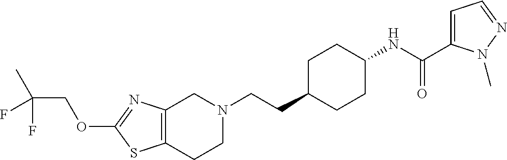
C12=C(CCN(CCC3CCC(NC(=O)C4=CC=NN4C)CC3)C1)SC(OCC(C)(F)F)=N2
